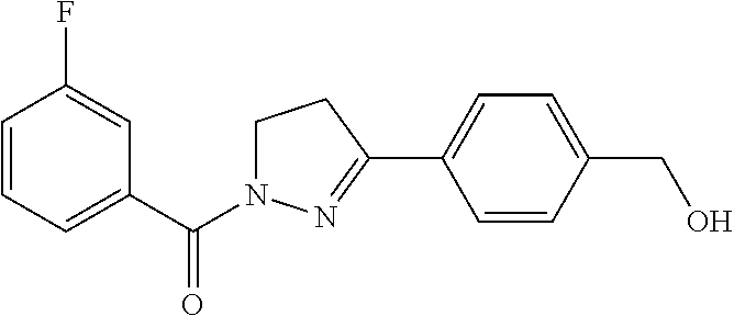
C1=CC=C(C(=O)N2CCC(C3=CC=C(CO)C=C3)=N2)C=C1F
